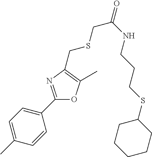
C1=C(C)C=CC(C2=NC(CSCC(=O)NCCCSC3CCCCC3)=C(C)O2)=C1
